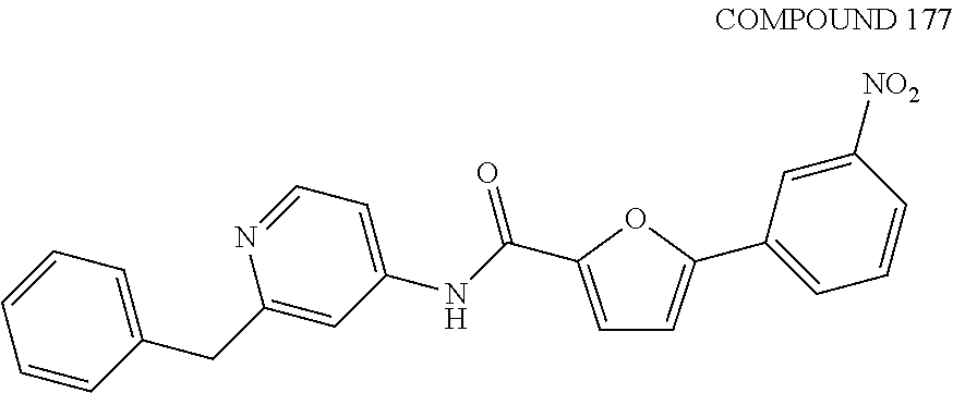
C1=C(C(=O)NC2=CC=NC(CC3=CC=CC=C3)=C2)OC(C2=CC=CC([NO2])=C2)=C1
